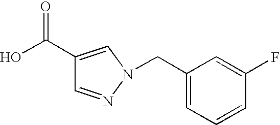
C1(C(O)=O)=CN(CC2=CC=CC(F)=C2)N=C1
